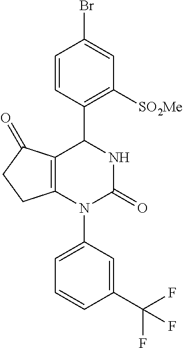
C12=C(N(C3=CC=CC(C(F)(F)F)=C3)C(=O)NC1C1=C([SO2Me])C=C(Br)C=C1)CCC2=O
